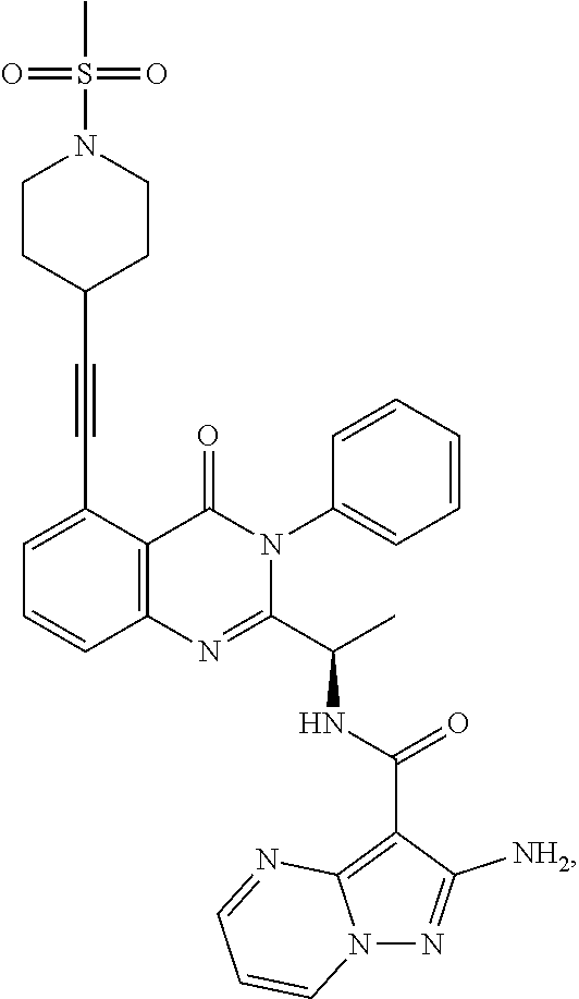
C1=C(C#CC2CCN(S(C)(=O)=O)CC2)C2=C(C=C1)N=C(C(C)NC(C1=C3N(N=C1[NH2])C=CC=N3)=O)N(C1=CC=CC=C1)C2=O
